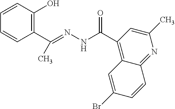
C1=CC(O)=C(C(=NNC(C2=C3C(=NC(C)=C2)C=CC(Br)=C3)=O)C)C=C1
